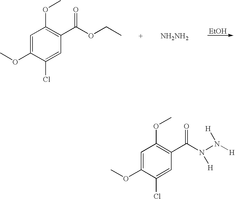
[EtOH].[NH2NH2].C1=C(OC)C(Cl)=CC(C(OCC)=O)=C1OC.C1=C(OC)C(Cl)=CC(C(N(N([H])[H])[H])=O)=C1OC
